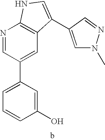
C1(O)=CC(C2=CC3=C(N=C2)NC=C3C2=CN(C)N=C2)=CC=C1
